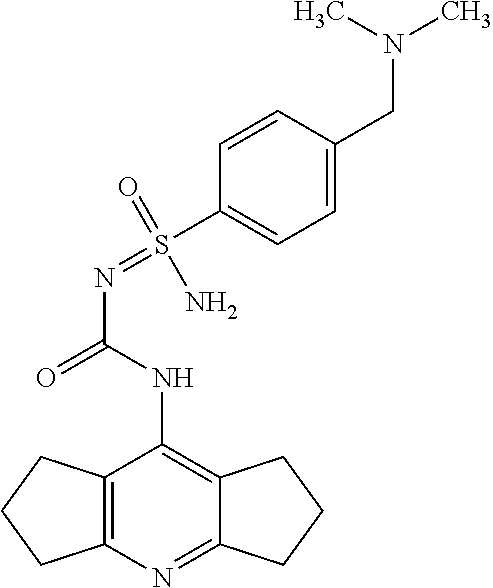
N(C(=O)NC1=C2C(=NC3=C1CCC3)CCC2)=S(C1=CC=C(CN(C)C)C=C1)(=O)N
